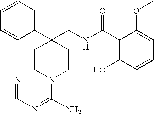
C1(C2(CNC(C3=C(O)C=CC=C3OC)=O)CCN(C(N)=NC#N)CC2)=CC=CC=C1
